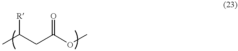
C(CC(OC)=O)(C)[R]
